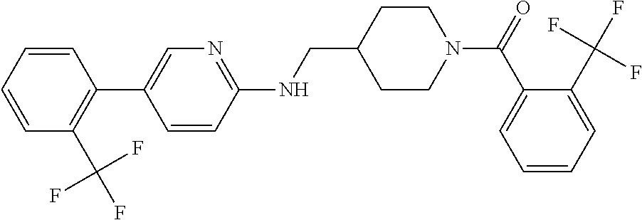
C1=CC=CC(C(F)(F)F)=C1C1=CN=C(NCC2CCN(C(=O)C3=CC=CC=C3C(F)(F)F)CC2)C=C1
